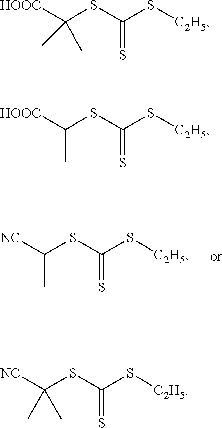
S(C(S[C2H5])=S)C([NC])C.S(C(S[C2H5])=S)C([HOOC])(C)C.S(C(S[C2H5])=S)C([HOOC])C.S(C(S[C2H5])=S)C([NC])(C)C
